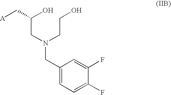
C(CN(CCO)CC1=CC=C(F)C(F)=C1)(O)C[A]
